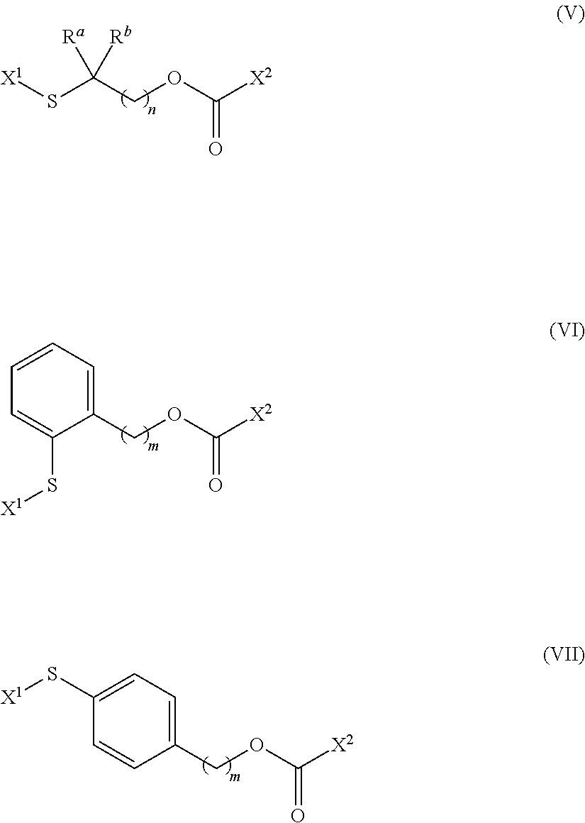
C1(COC([X2])=O)=CC=C(S[X1])C=C1.C1(COC([X2])=O)=CC=CC=C1S[X1].C(COC([X2])=O)(S[X1])([Ra])[Rb]
